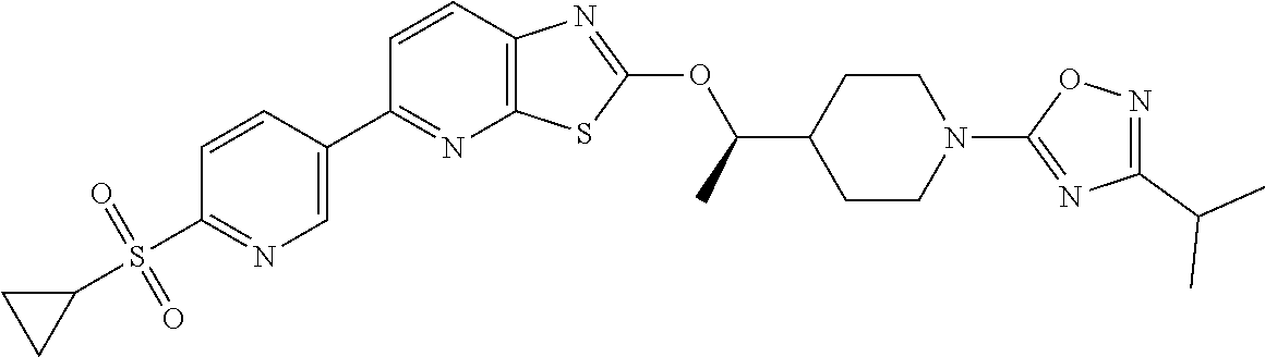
C1=CC2=C(N=C1C1=CN=C(S(C3CC3)(=O)=O)C=C1)SC(OC(C1CCN(C3=NC(C(C)C)=NO3)CC1)C)=N2
